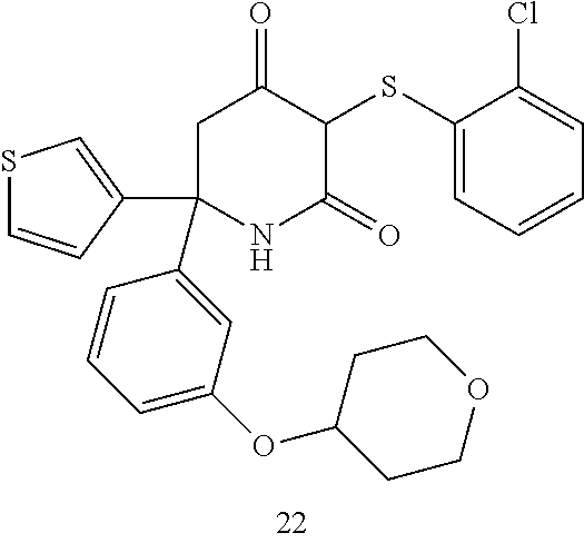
S1C=CC(C2(C3=CC(OC4CCOCC4)=CC=C3)NC(=O)C(SC3=CC=CC=C3Cl)C(=O)C2)=C1
